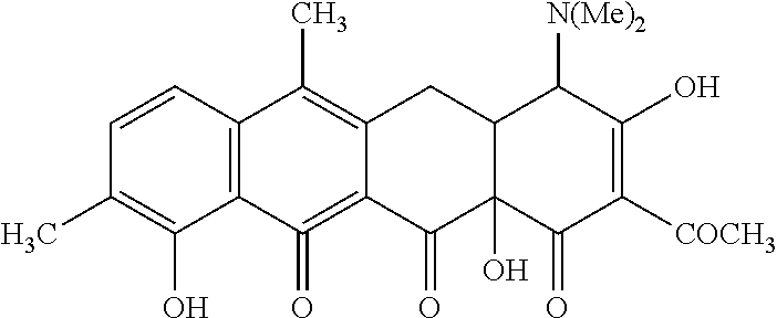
C1=CC2=C(C(O)=C1C)C(=O)=C1C(=C2C)CC2C(O)(C1=O)C(=O)C([COCH3])=C(O)C2[N(Me)2]
